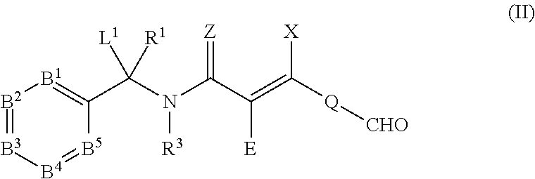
[B2]1=[B3][B4]=[B5]C(C(N(C(C(=C([Q][CHO])[X])[E])=[Z])[R3])([L1])[R1])=[B1]1
